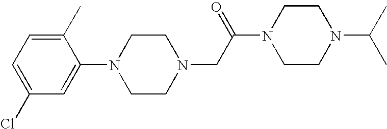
C1(C)=CC=C(Cl)C=C1N1CCN(CC(N2CCN(C(C)C)CC2)=O)CC1
